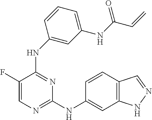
N(C1=NC=C(F)C(NC2=CC(NC(C=C)=O)=CC=C2)=N1)C1=CC2=C(C=C1)C=NN2
